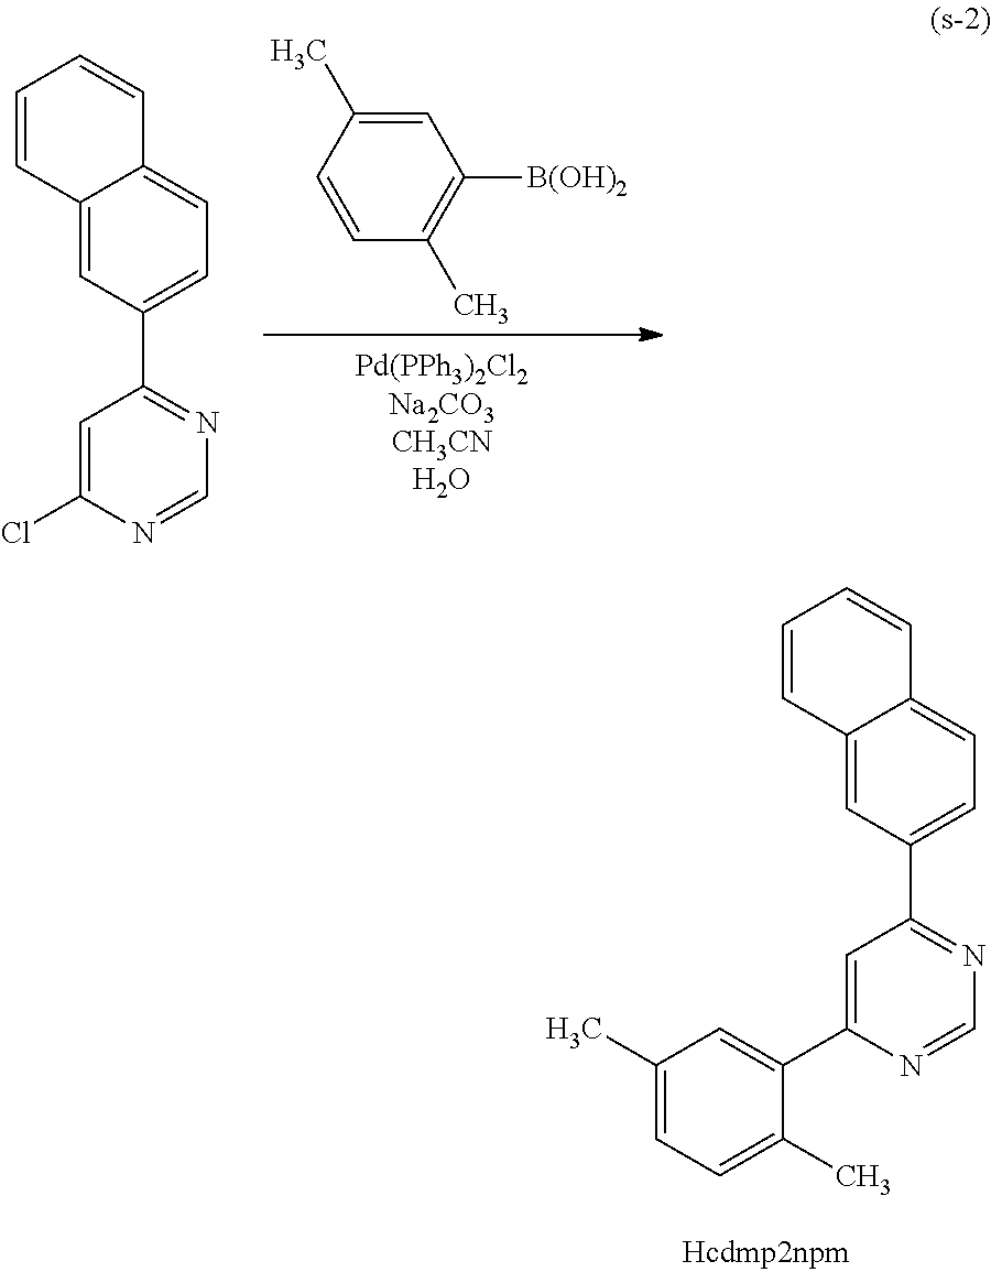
C1=C(Cl)N=CN=C1C1=CC=C2C(=C1)C=CC=C2.C1=C(C)C=CC(C)=C1[B(OH)2].C1=C(C2=CC(C)=CC=C2C)N=CN=C1C1=CC=C2C(=C1)C=CC=C2
